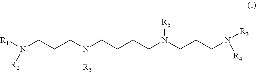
[R1]N(CCCN(CCCCN(CCCN([R3])[R4])[R6])[R5])[R2]
